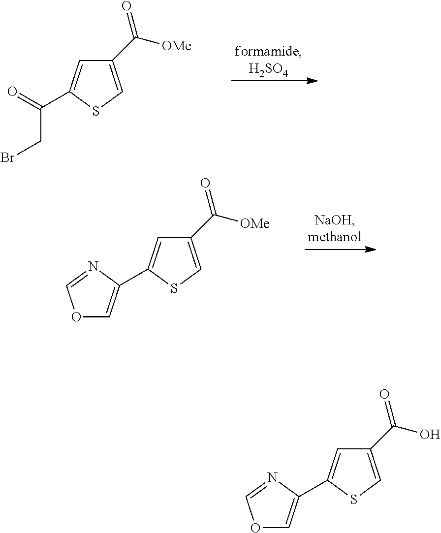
C1(C([OMe])=O)=CSC(C(CBr)=O)=C1.C1(C([OMe])=O)=CSC(C2=COC=N2)=C1.C1(C(O)=O)=CSC(C2=COC=N2)=C1
